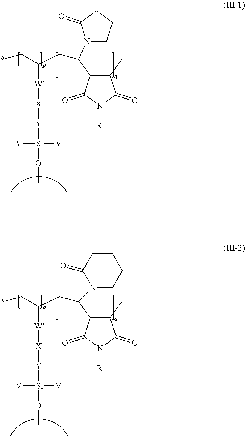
C1(C(N2CCCC2=O)CC(C*)[W][X][Y][Si]([V])([V])OC)C(C)C(=O)N([R])C1=O.C1(C(CC(C*)[W][X][Y][Si]([V])([V])OC)N2CCCCC2=O)C(C)C(=O)N([R])C1=O
